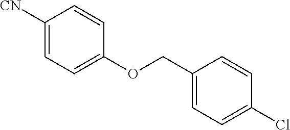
[CN]C1=CC=C(OCC2=CC=C(Cl)C=C2)C=C1
